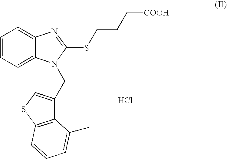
C1=CC=C2C(=C1)N=C(SCCC[COOH])N2CC1=CSC2=C1C(C)=CC=C2.Cl
